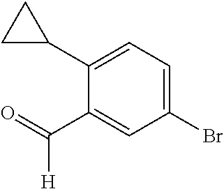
C1(C(=O)[H])=CC(Br)=CC=C1C1CC1
